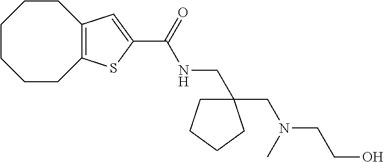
C1CCCC2=C(CC1)C=C(C(NCC1(CN(CCO)C)CCCC1)=O)S2
